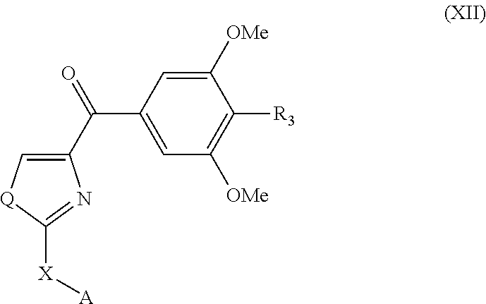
C1([OMe])=CC(C(=O)C2=C[Q]C([X][A])=N2)=CC([OMe])=C1[R3]
